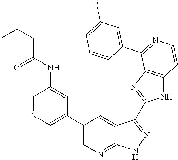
C1=NC=C(C2=CN=C3C(=C2)C(C2=NC4=C(N2)C=CN=C4C2=CC(F)=CC=C2)=NN3)C=C1NC(CC(C)C)=O
